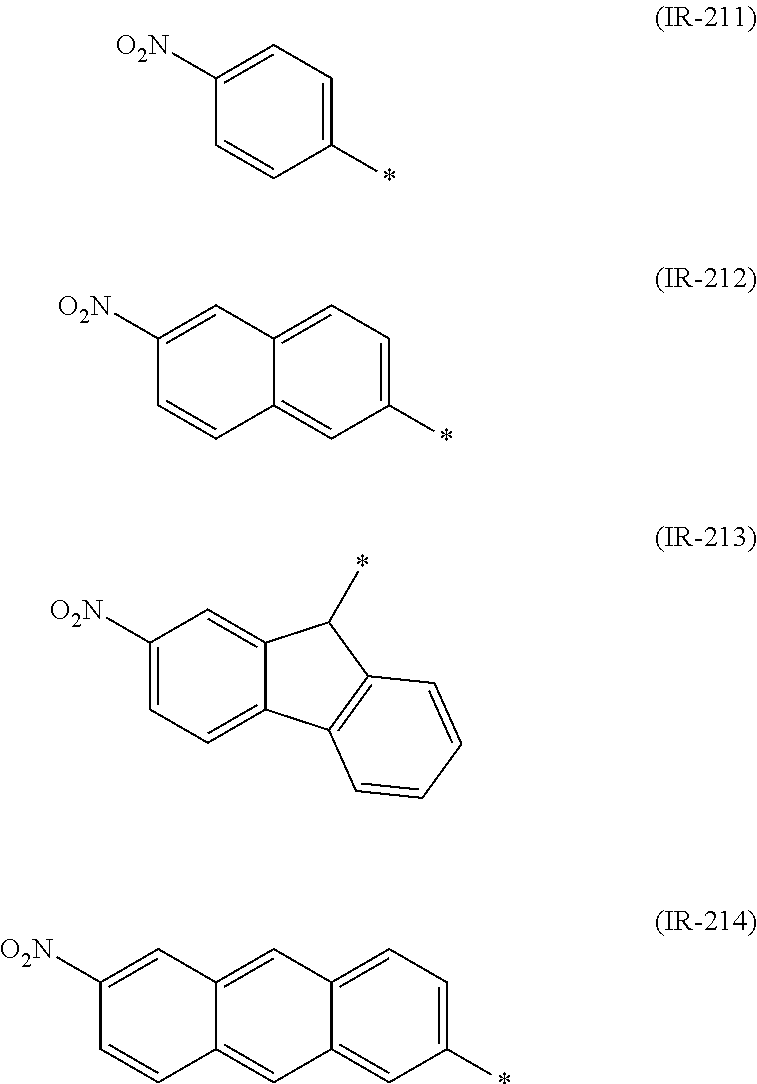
C1([O2N])=CC=C(*)C=C1.C1([O2N])=CC2=CC=C(*)C=C2C=C1.C1([O2N])=CC=C2C(=C1)C(*)C1=C2C=CC=C1.C1([O2N])=CC2=CC3=CC=C(*)C=C3C=C2C=C1
